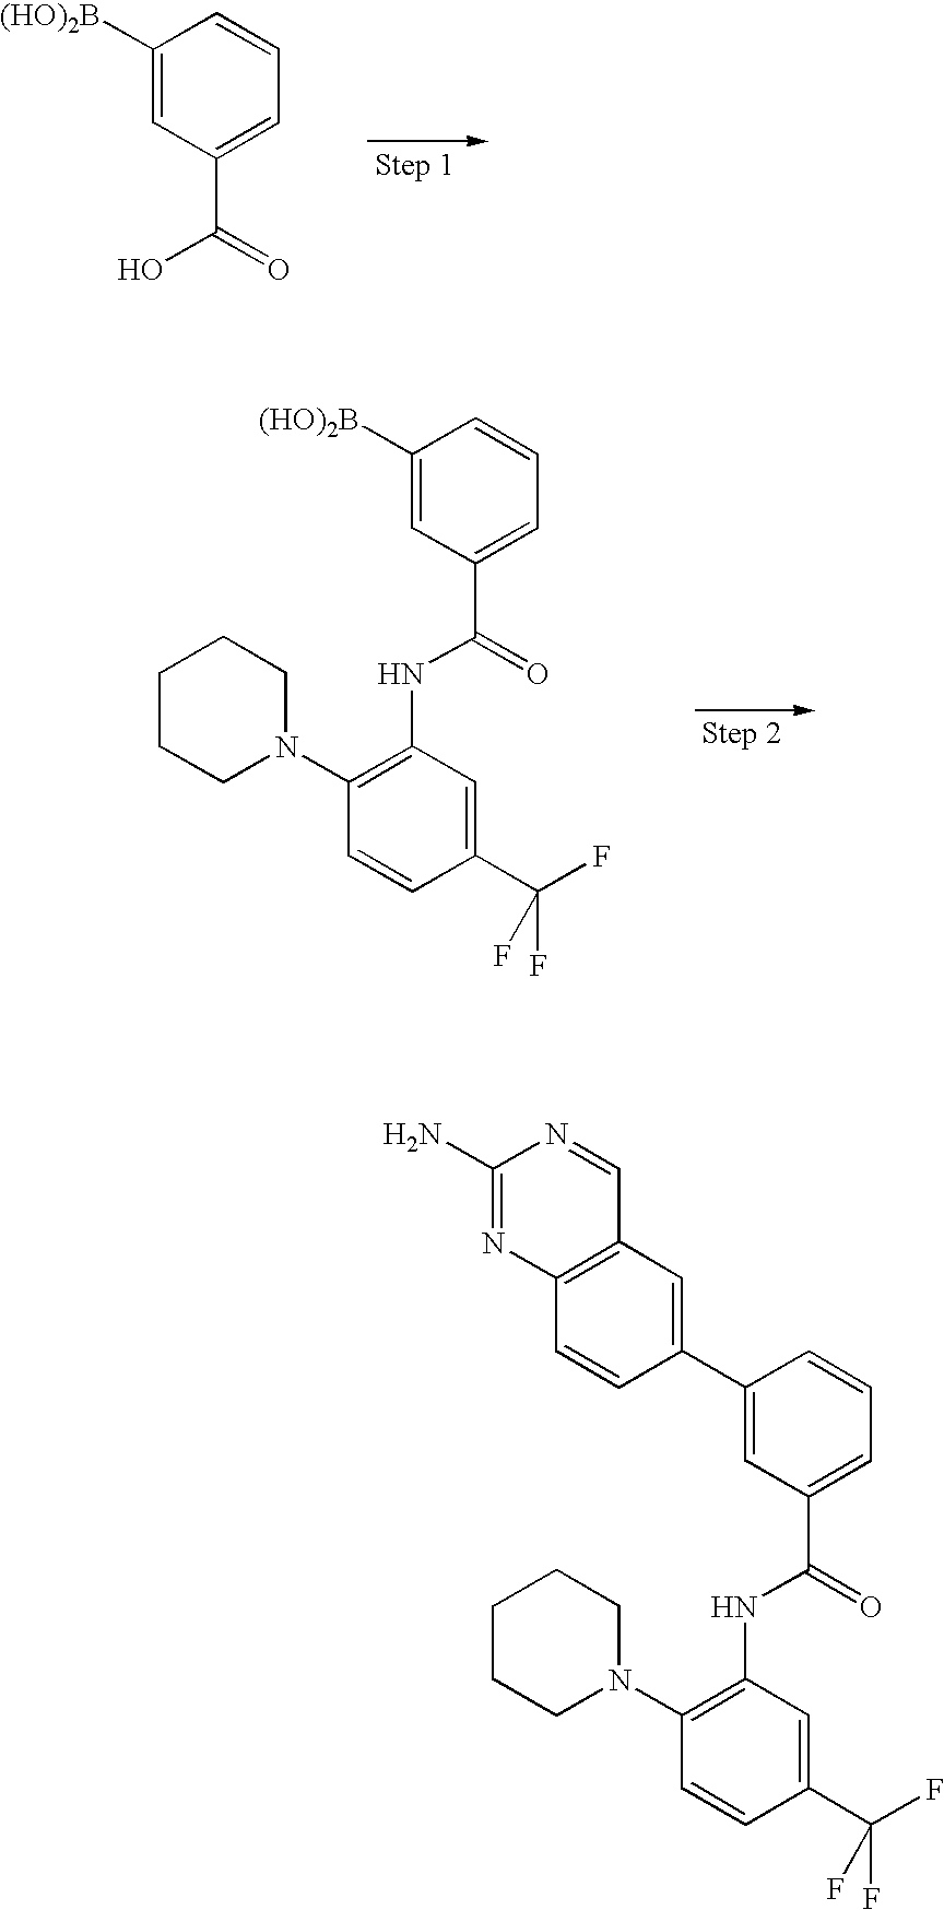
C1([(HO)2B])=CC(C(O)=O)=CC=C1.C1([(HO)2B])=CC(C(NC2=C(N3CCCCC3)C=CC(C(F)(F)F)=C2)=O)=CC=C1.C1(C2=CC3=C(C=C2)N=C(N)N=C3)=CC(C(NC2=C(N3CCCCC3)C=CC(C(F)(F)F)=C2)=O)=CC=C1
